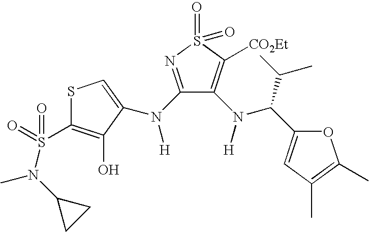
S1C(S(=O)(=O)N(C)C2CC2)=C(O)C(N(C2=NS(=O)(=O)C([CO2Et])=C2N([H])C(C(C)C)C2=CC(C)=C(C)O2)[H])=C1
